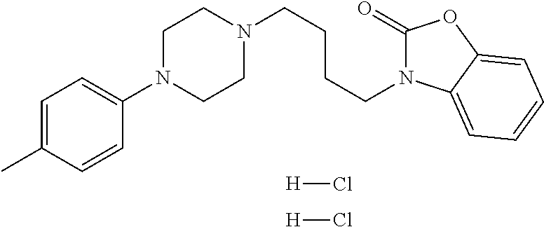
C1=C(C)C=CC(N2CCN(CCCCN3C(=O)OC4=CC=CC=C34)CC2)=C1.[H]Cl.[H]Cl
